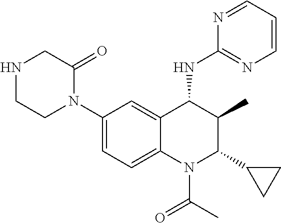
C1(N2C(=O)CNCC2)=CC=C2C(=C1)C(NC1=NC=CC=N1)C(C)C(C1CC1)N2C(C)=O
